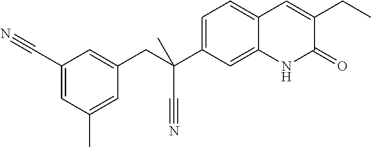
C1(C#N)=CC(C)=CC(CC(C2=CC=C3C(=C2)NC(=O)C(CC)=C3)(C#N)C)=C1
